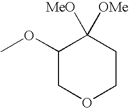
C1(OC)COCCC1([OMe])[MeO]
